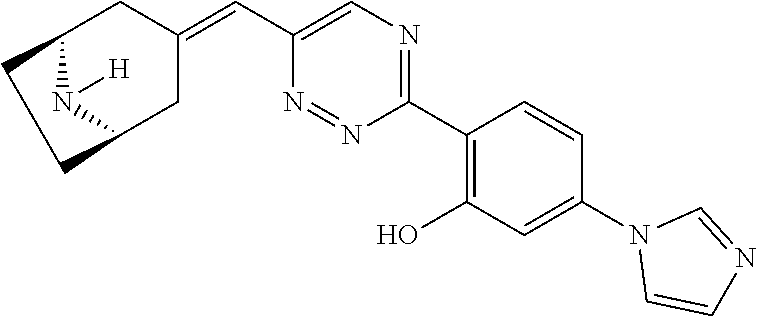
C1(C2=C(O)C=C(N3C=CN=C3)C=C2)=NC=C(C=C2CC3N([H])C(C2)CC3)N=N1
